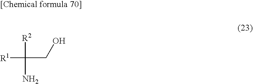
[R1]C(CO)([R2])N
